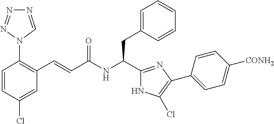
C1(Cl)=CC(C=CC(NC(C2=NC(C3=CC=C([CONH2])C=C3)=C(Cl)N2)CC2=CC=CC=C2)=O)=C(N2C=NN=N2)C=C1
